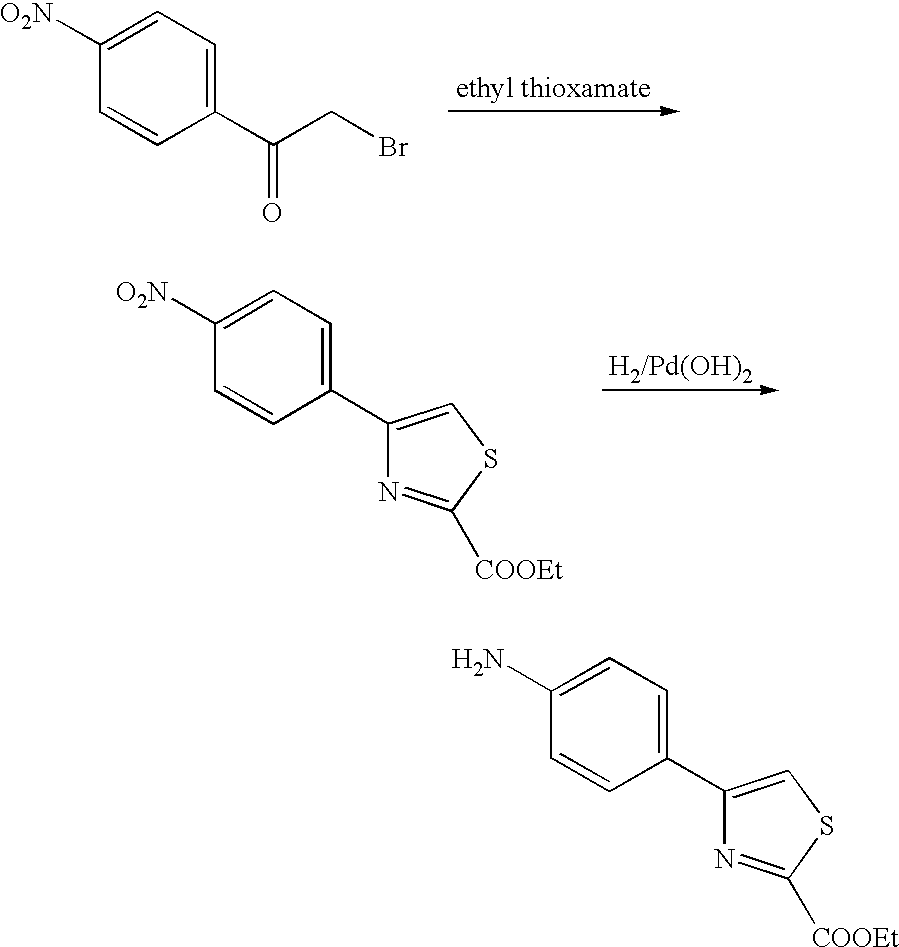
C1=CC(C(CBr)=O)=CC=C1[O2N].C1=CC(C2=CSC([COOEt])=N2)=CC=C1[O2N].C1=CC(C2=CSC([COOEt])=N2)=CC=C1N
